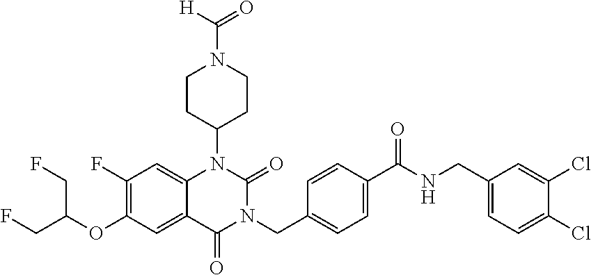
C12=CC(F)=C(OC(CF)CF)C=C1C(=O)N(CC1=CC=C(C(NCC3=CC=C(Cl)C(Cl)=C3)=O)C=C1)C(=O)N2C1CCN(C(=O)[H])CC1
